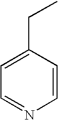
C1=C(CC)C=CN=C1
